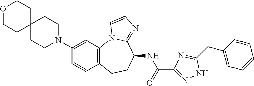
C12=C(CCC(NC(=O)C3=NNC(CC4=CC=CC=C4)=N3)C3=NC=CN13)C=CC(N1CCC3(CC1)CCOCC3)=C2
